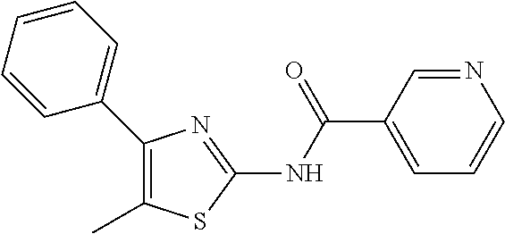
N1=CC(C(NC2=NC(C3=CC=CC=C3)=C(C)S2)=O)=CC=C1
